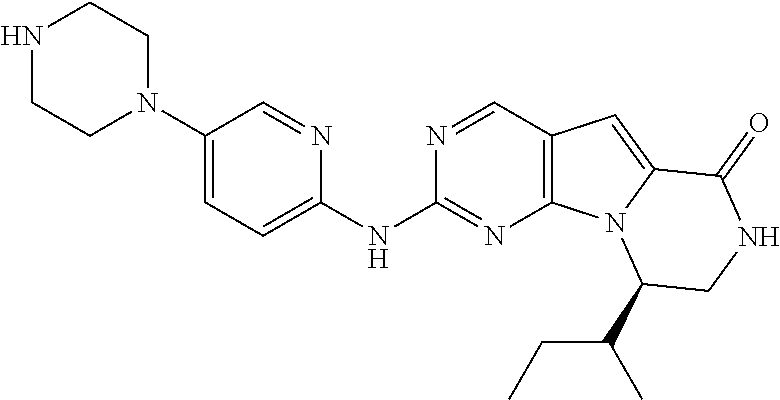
C1=C(N2CCNCC2)C=NC(NC2=NC3=C(C=N2)C=C2N3C(C(CC)C)CNC2=O)=C1
